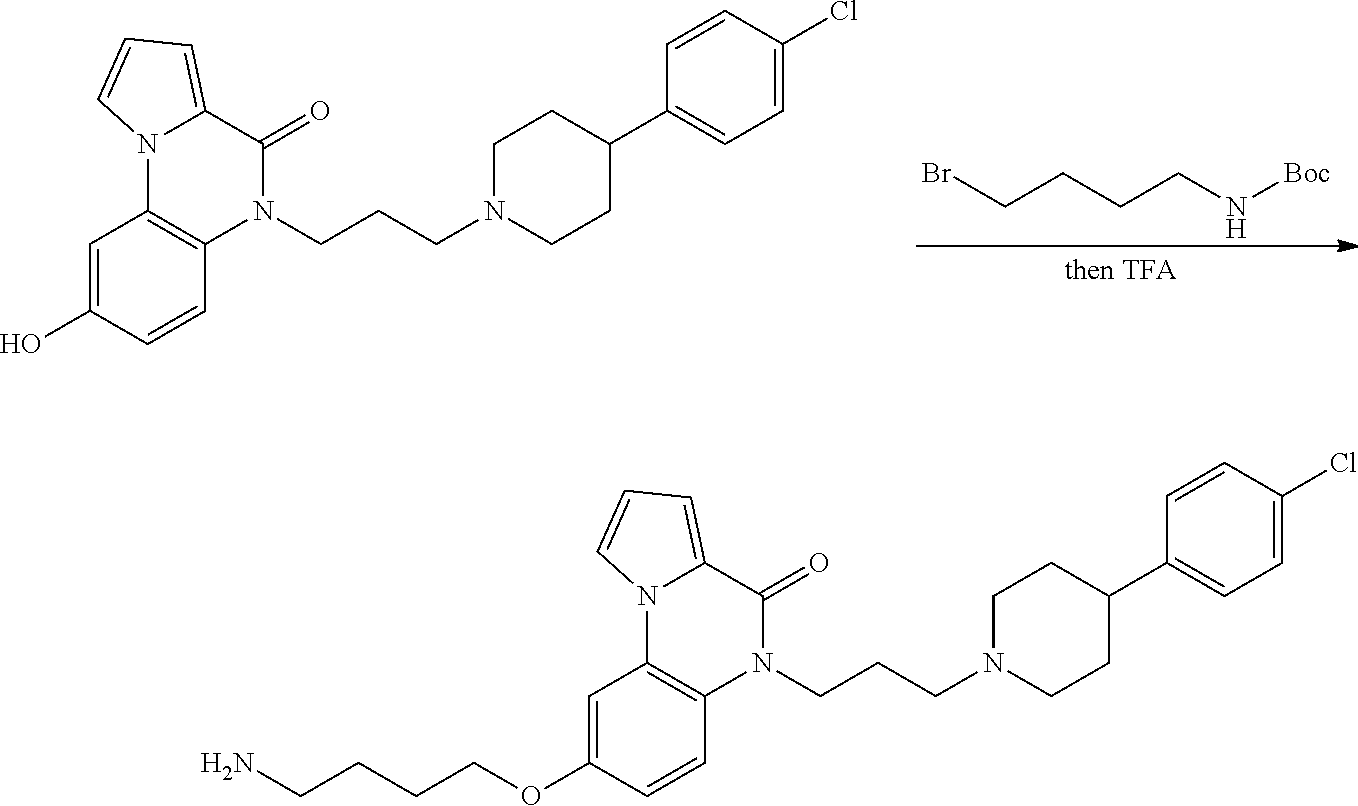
C1=C(O)C=CC2=C1N1C(=CC=C1)C(=O)N2CCCN1CCC(C2=CC=C(Cl)C=C2)CC1.C(CCCN[Boc])Br.C1=C(OCCCCN)C=CC2=C1N1C(=CC=C1)C(=O)N2CCCN1CCC(C2=CC=C(Cl)C=C2)CC1
